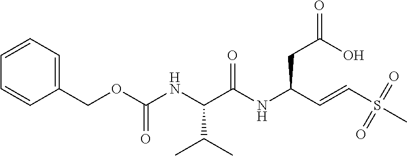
C1(COC(NC(C(NC(C=CS(C)(=O)=O)CC(O)=O)=O)C(C)C)=O)=CC=CC=C1
